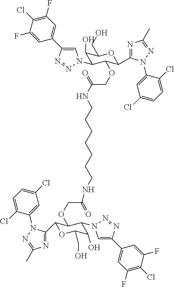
C1=C(F)C(Cl)=C(F)C=C1C1=CN(C2C(O)C(CO)OC(C3=NC(C)=NN3C3=CC(Cl)=CC=C3Cl)C2OCC(NCCCCCCCNC(=O)COC2C(C3=NC(C)=NN3C3=CC(Cl)=CC=C3Cl)OC(CO)C(O)C2N2C=C(C3=CC(F)=C(Cl)C(F)=C3)N=N2)=O)N=N1
